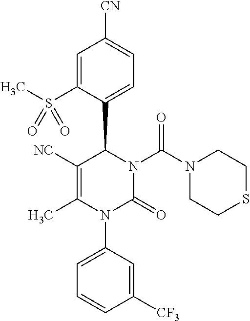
C1([NC])=C(C)N(C2=CC=CC([CF3])=C2)C(=O)N(C(N2CCSCC2)=O)C1C1=CC=C([CN])C=C1S(C)(=O)=O
